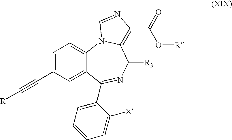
C12=CC=C(C#C[R])C=C1C(C1=CC=CC=C1[X])=NC([R3])C1=C(C(=O)O[R])N=CN21
